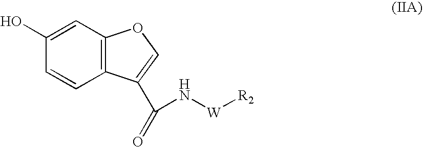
C12=C(C=C(O)C=C1)OC=C2C(N[W][R2])=O
